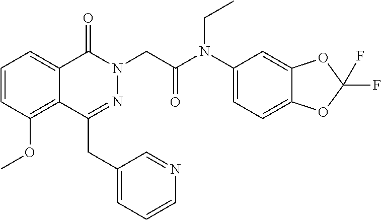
C1=CC(OC)=C2C(=C1)C(=O)N(CC(=O)N(C1=CC=C3C(=C1)OC(F)(F)O3)CC)N=C2CC1=CC=CN=C1
